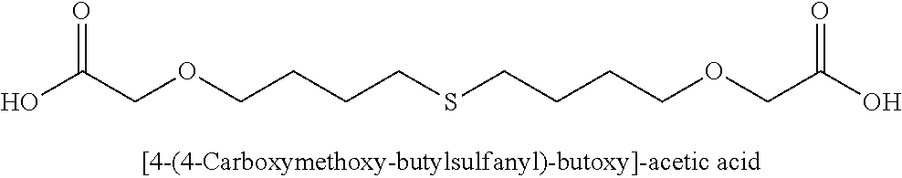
C(COCCCCSCCCCOCC(=O)O)(=O)O
